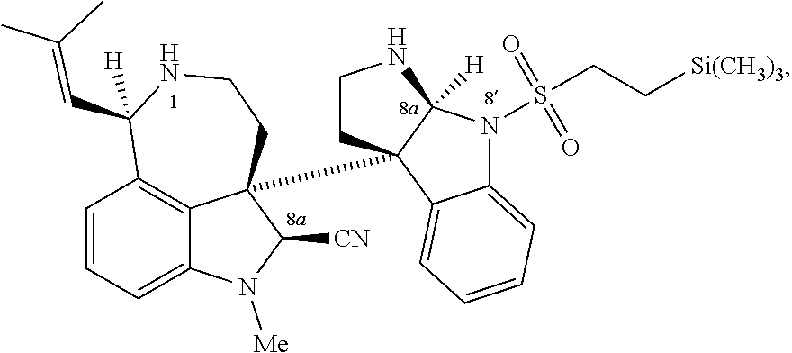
C1=CC=C2C3=C1C(C=C(C)C)([H])NCCC3(C13CCNC1([H])N(S(CC[Si(CH3)3])(=O)=O)C1=CC=CC=C31)C([CN])N2[Me]
